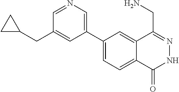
C1(C2=CN=CC(CC3CC3)=C2)=CC=C2C(=C1)C(CN)=NNC2=O
